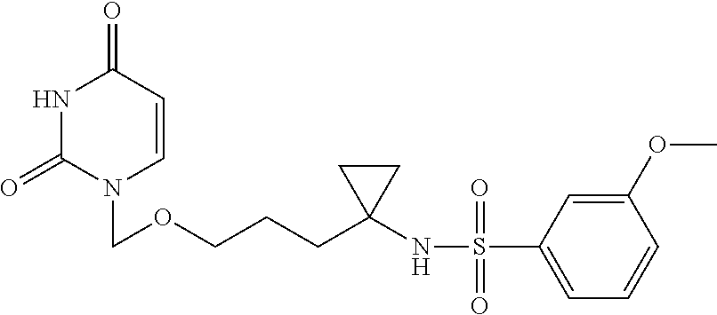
N1C(=O)N(COCCCC2(NS(C3=CC=CC(OC)=C3)(=O)=O)CC2)C=CC1=O
